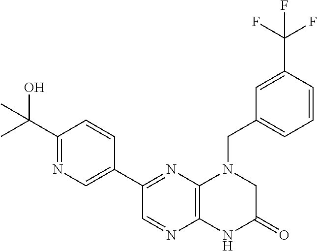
C12=C(N=C(C3=CN=C(C(C)(O)C)C=C3)C=N1)N(CC1=CC=CC(C(F)(F)F)=C1)CC(=O)N2
